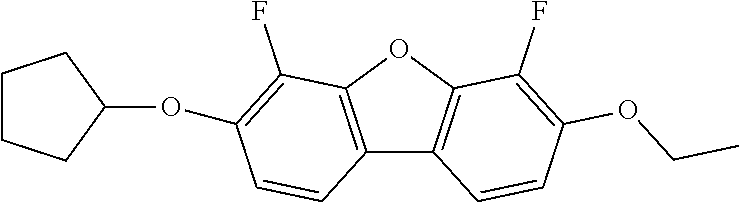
C12=C(OC3=C1C=CC(OCC)=C3F)C(F)=C(OC1CCCC1)C=C2
